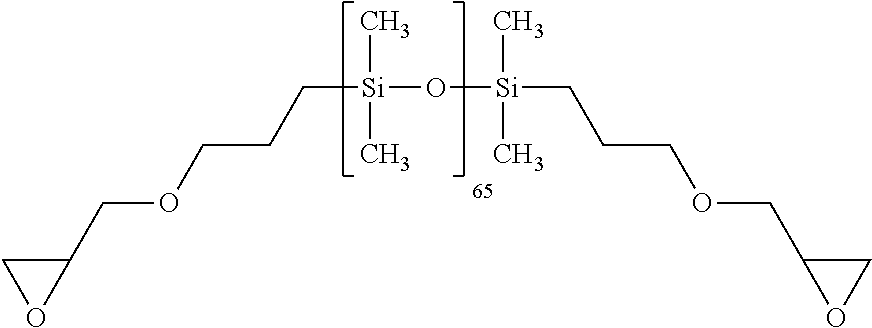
C1C(COCCC[Si](C)(C)O[Si](C)(C)CCCOCC2CO2)O1
